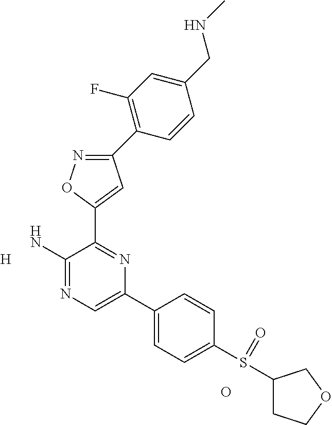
[H].O.C1(C2=C(F)C=C(CNC)C=C2)=NOC(C2=NC(C3=CC=C(S(=O)C4CCOC4)C=C3)=CN=C2N)=C1
